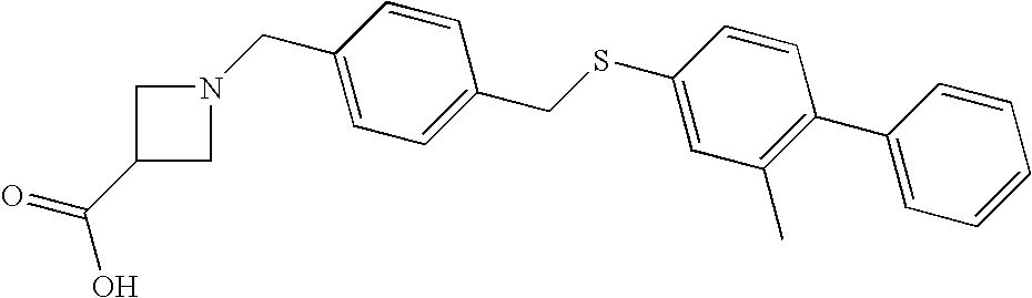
C1(C(=O)O)CN(CC2=CC=C(CSC3=CC(C)=C(C4=CC=CC=C4)C=C3)C=C2)C1
